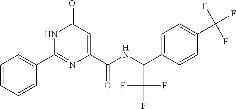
C1=CC=CC(C2=NC(C(=O)NC(C(F)(F)F)C3=CC=C(C(F)(F)F)C=C3)=CC(=O)N2)=C1
